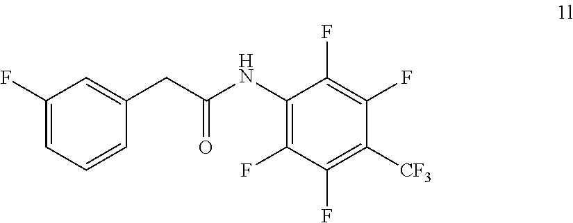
C1(F)=CC=CC(CC(NC2=C(F)C(F)=C([CF3])C(F)=C2F)=O)=C1
